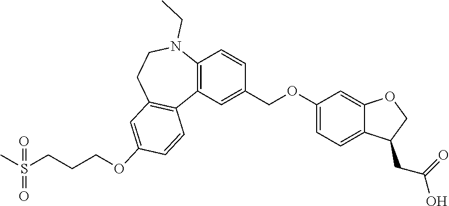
C12=C(C=C(COC3=CC=C4C(=C3)OCC4CC(O)=O)C=C1)C1=C(CCN2CC)C=C(OCCCS(C)(=O)=O)C=C1
